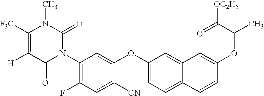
C1=C(OC2=CC(N3C(=O)N(C)C([F3C])=C([H])C3=O)=C(F)C=C2[CN])C=C2C(=C1)C=CC(OC(C)C(=O)[OC2H5])=C2
